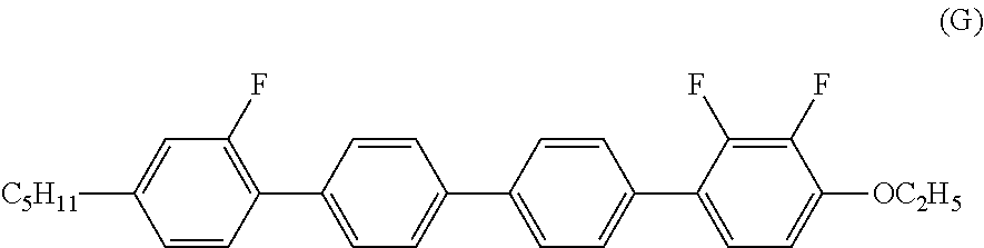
C1(F)=C(C2=CC=C(C3=CC=C(C4=CC=C([OC2H5])C(F)=C4F)C=C3)C=C2)C=CC([C5H11])=C1
